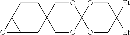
C12CC3(CCC1O2)COC1(OC3)OCC([Et])([Et])CO1
